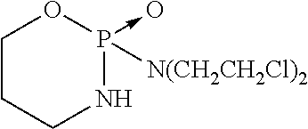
C1CCNP(->O)([N(CH2CH2Cl)2])O1
